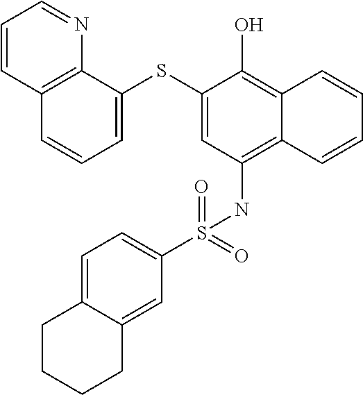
C1=C(SC2=CC=CC3=C2N=CC=C3)C(O)=C2C(=C1NS(C1=CC=C3C(=C1)CCCC3)(=O)=O)C=CC=C2
